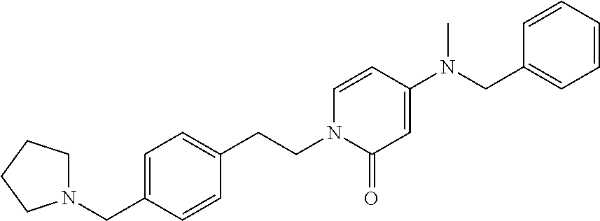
C(CN1C(=O)C=C(N(CC2=CC=CC=C2)C)C=C1)C1=CC=C(CN2CCCC2)C=C1
